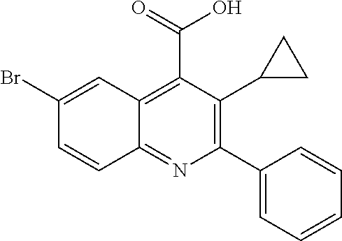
OC(=O)C1=C2C(=NC(C3=CC=CC=C3)=C1C1CC1)C=CC(Br)=C2
